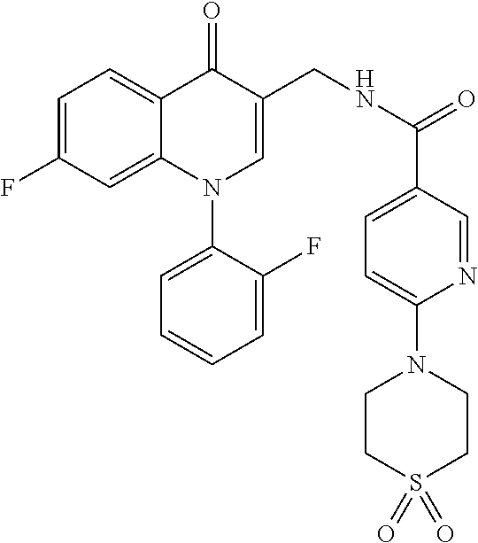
C1=C(F)C=C2C(=C1)C(=O)C(CNC(=O)C1=CC=C(N3CCS(=O)(=O)CC3)N=C1)=CN2C1=CC=CC=C1F
